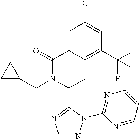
C1(C(=O)N(C(C)C2=NC=NN2C2=NC=CC=N2)CC2CC2)=CC(Cl)=CC(C(F)(F)F)=C1
